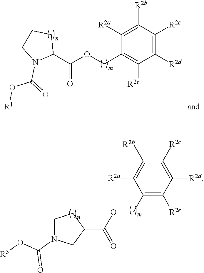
C1(COC(C2CCCN2C(O[R1])=O)=O)=C([R2e])C([R2d])=C([R2c])C([R2b])=C1[R2a].C1N(C(=O)O[R3])CC(C(OCC2=C([R2e])C([R2d])=C([R2c])C([R2b])=C2[R2a])=O)C1
